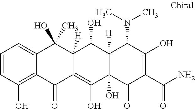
C1=CC(O)=C2C(=C1)C(O)(C)C1([H])C(=C(O)C3(O)C([H])(C1O)C(N(C)C)C(O)=C(C(N)=O)C3=O)C2=O
